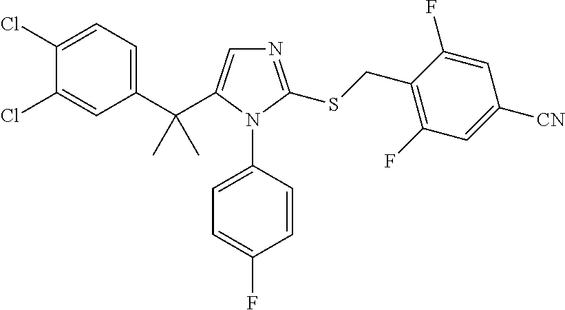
C(C1=CN=C(SCC2=C(F)C=C([CN])C=C2F)N1C1=CC=C(F)C=C1)(C1=CC=C(Cl)C(Cl)=C1)(C)C
